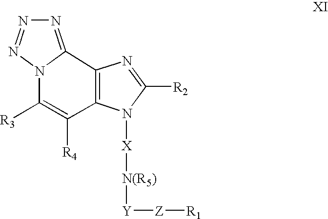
N1=C2N(N=N1)C([R3])=C([R4])C1=C2N=C([R2])N1[X][N(R5)][Y][Z][R1]
